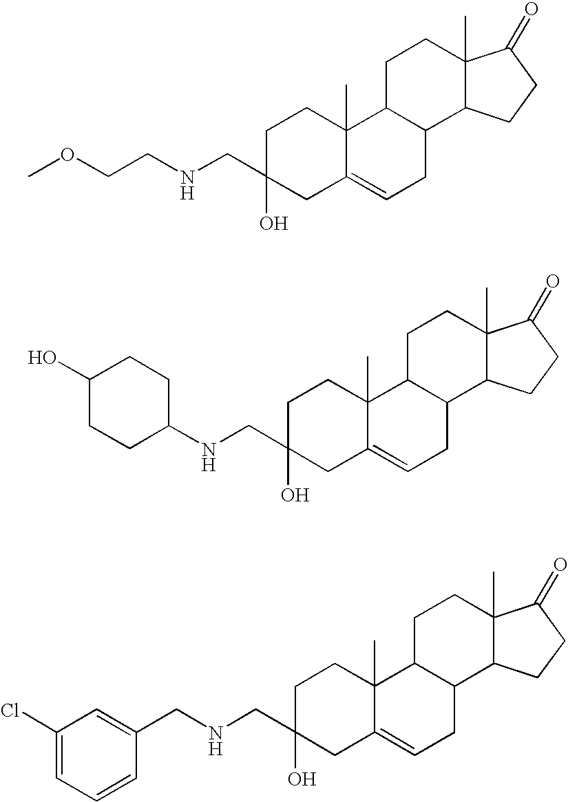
C1C(CNCCOC)(O)CC2=CCC3C(C2(C)C1)CCC1(C)C3CCC1=O.C1C(CNCC2=CC(Cl)=CC=C2)(O)CC2=CCC3C(C2(C)C1)CCC1(C)C3CCC1=O.C1C(CNC2CCC(O)CC2)(O)CC2=CCC3C(C2(C)C1)CCC1(C)C3CCC1=O
